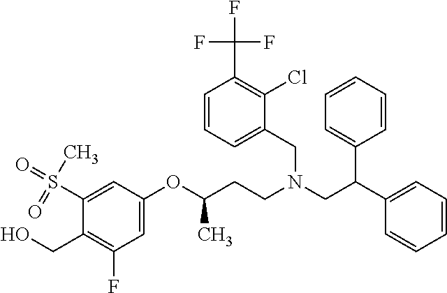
C1=C(OC(CCN(CC(C2=CC=CC=C2)C2=CC=CC=C2)CC2=CC=CC(C(F)(F)F)=C2Cl)C)C=C(S(=O)(C)=O)C(CO)=C1F
